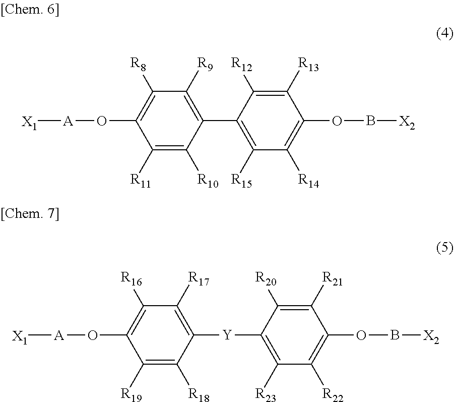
C1([R11])=C([R10])C(C2=C([R15])C([R14])=C(OB[X2])C([R13])=C2[R12])=C([R9])C([R8])=C1O[A][X1].C1([R19])=C([R18])C([Y]C2=C([R23])C([R22])=C(OB[X2])C([R21])=C2[R20])=C([R17])C([R16])=C1O[A][X1]
